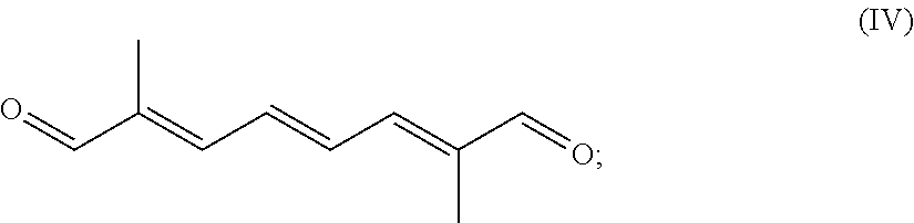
O=CC(=CC=CC=C(C=O)C)C
